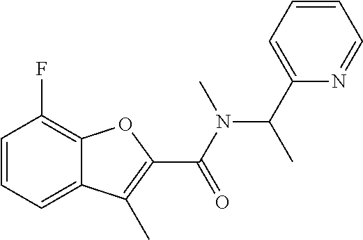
C12=CC=CC(F)=C1OC(C(=O)N(C(C1=CC=CC=N1)C)C)=C2C
